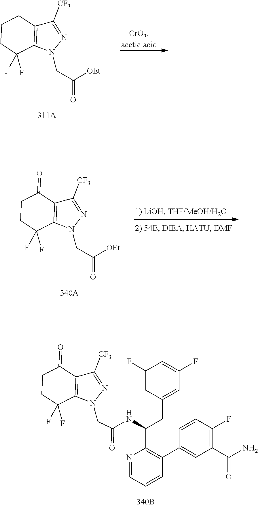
C1(=O)CCC(F)(F)C2=C1C([CF3])=NN2CC(=O)NC(C1=C(C2=CC(C(N)=O)=C(F)C=C2)C=CC=N1)CC1=CC(F)=CC(F)=C1.C1CCC(F)(F)C2=C1C([CF3])=NN2CC(=O)[OEt].C1(=O)CCC(F)(F)C2=C1C([CF3])=NN2CC(=O)[OEt]
